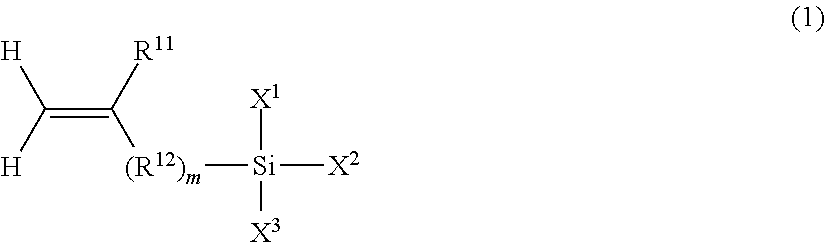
[(R12)m]([Si]([X2])([X1])[X3])C(=C([H])[H])[R11]
